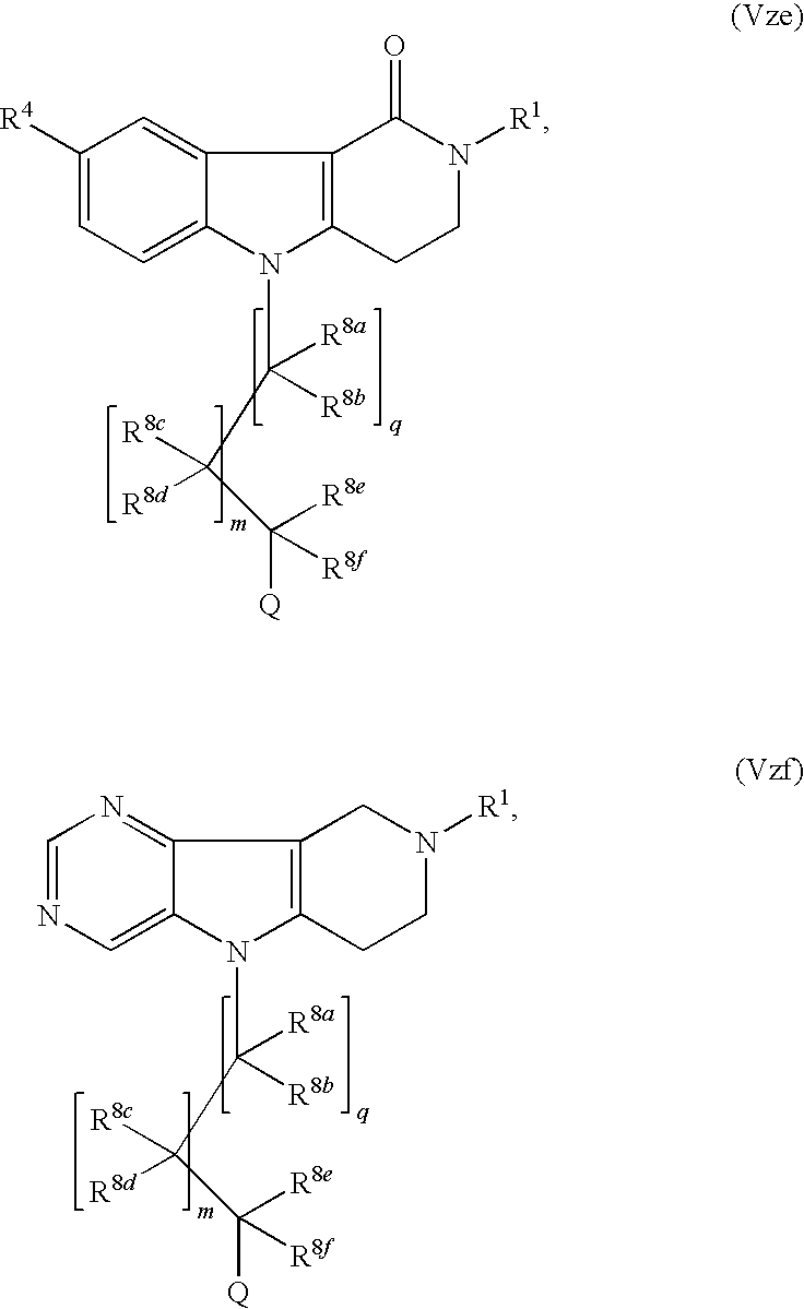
C1=NC=C2C(=N1)C1=C(N2C([R8a])([R8b])C(C([R8e])([R8f])[Q])([R8c])[R8d])CCN([R1])C1.C1([R4])=CC=C2C(=C1)C1=C(N2C([R8a])([R8b])C(C([R8e])([R8f])[Q])([R8c])[R8d])CCN([R1])C1=O
